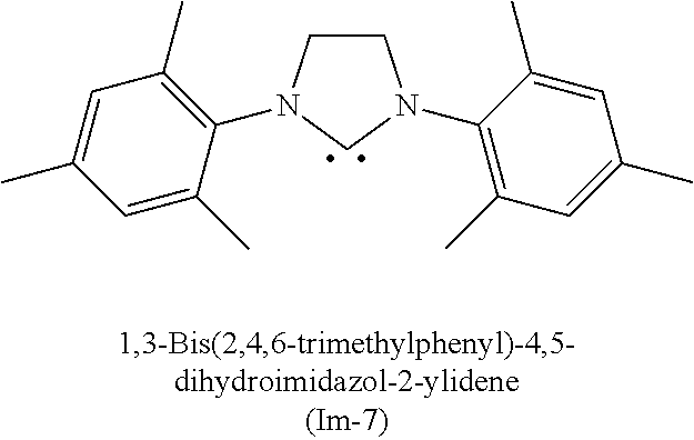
C1CN(C2=C(C)C=C(C)C=C2C)CN1C1=C(C)C=C(C)C=C1C
